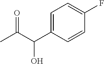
C1=C(C(C(C)=O)O)C=CC(F)=C1
